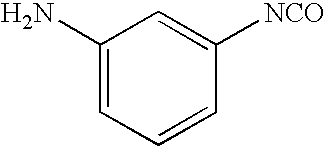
C1(N)=CC=CC([NCO])=C1
